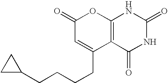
C12=C(C(=O)NC(=O)N1)C(CCCCC1CC1)=CC(=O)O2
